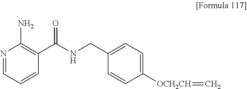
N1=CC=CC(C(NCC2=CC=C([OCH2CH]=C)C=C2)=O)=C1N
